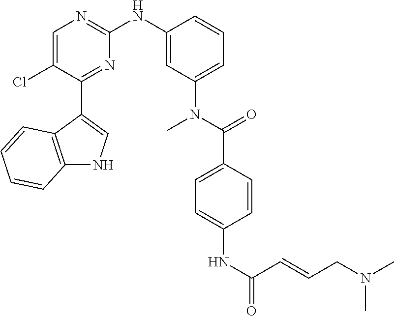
C1=C(Cl)C(C2=CNC3=C2C=CC=C3)=NC(NC2=CC(N(C)C(C3=CC=C(NC(C=CCN(C)C)=O)C=C3)=O)=CC=C2)=N1
